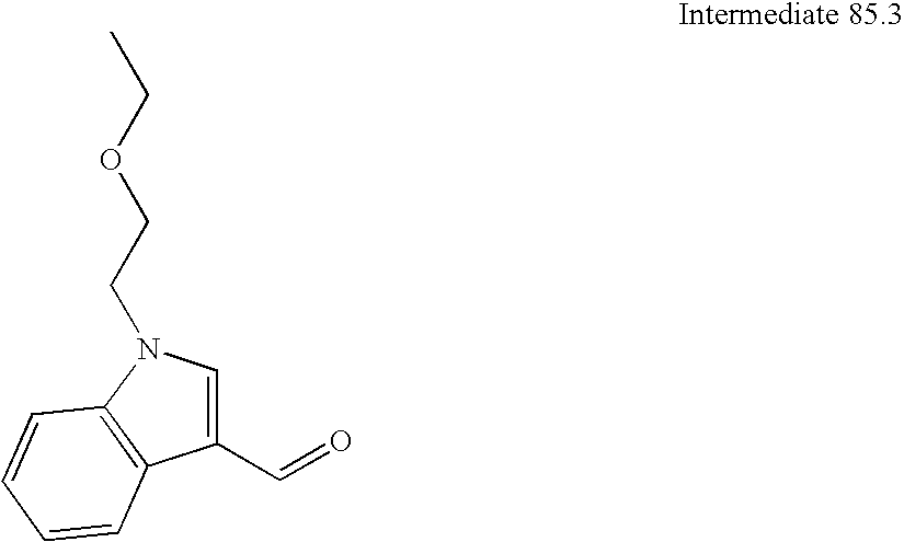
O=CC1=CN(CCOCC)C2=C1C=CC=C2
